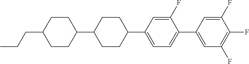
CCCC1CCC(C2CCC(C3=CC=C(C4=CC(F)=C(F)C(F)=C4)C(F)=C3)CC2)CC1
